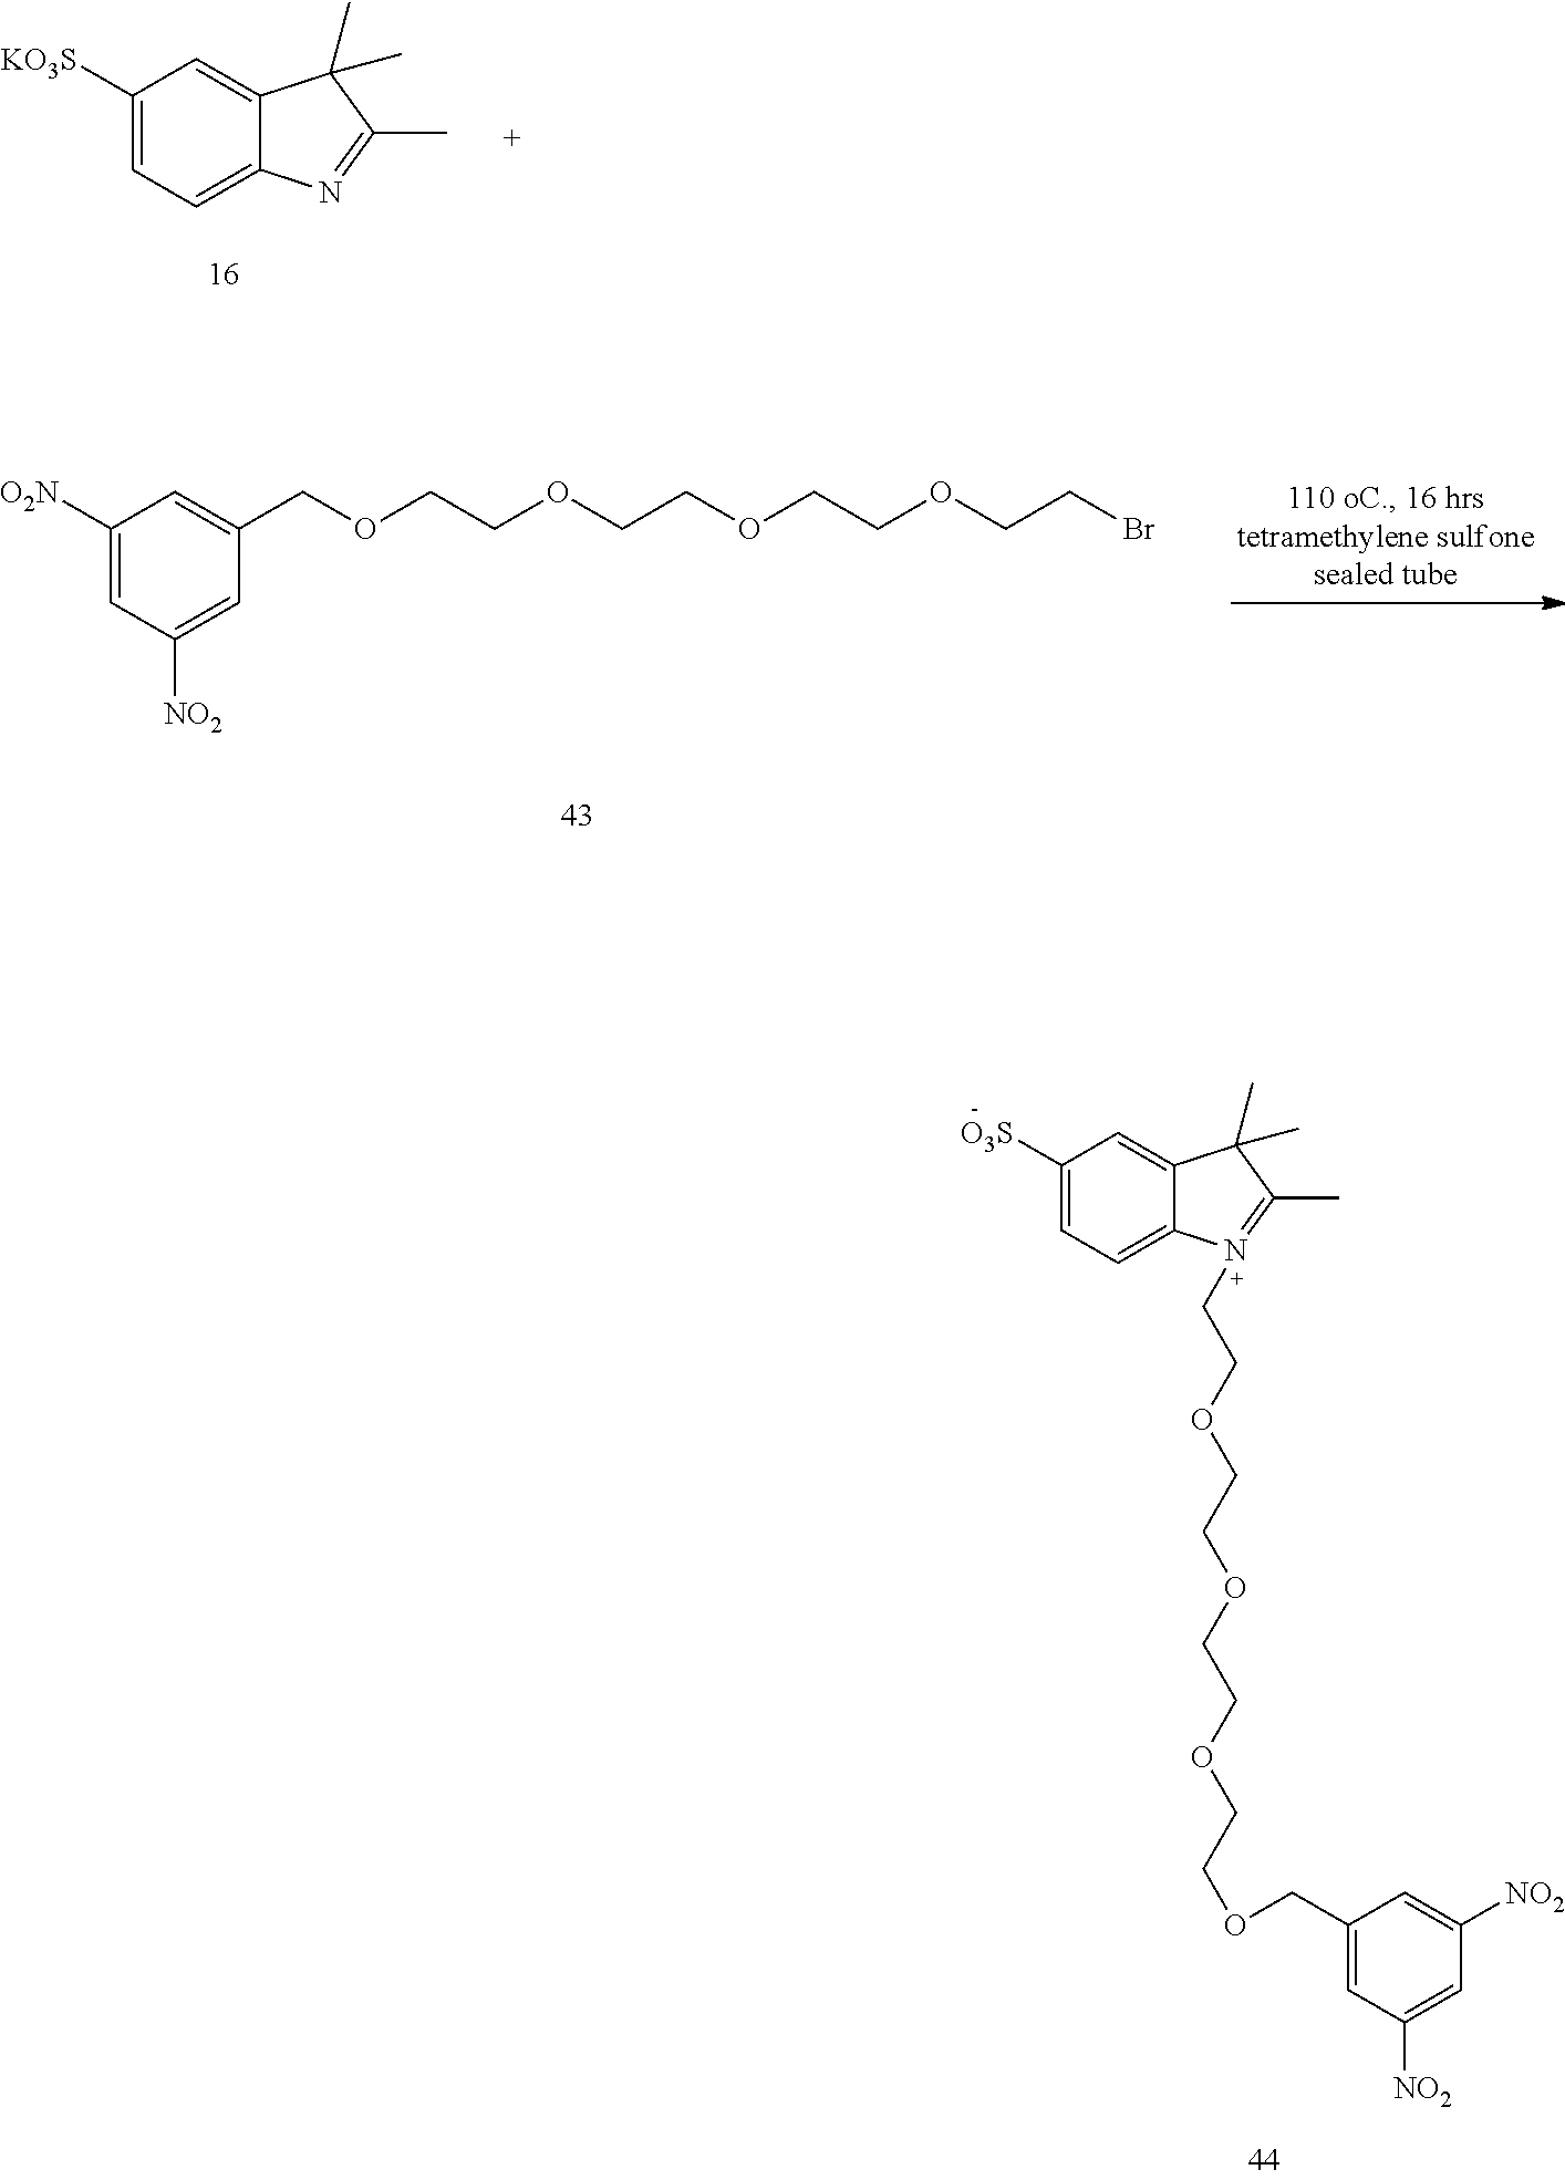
C1([KO3S])=CC=C2C(=C1)C(C)(C)C(C)=N2.C1(COCCOCCOCCOCCBr)=CC([O2N])=CC([NO2])=C1.C1([O3S])=CC=C2C(=C1)C(C)(C)C(C)=N2CCOCCOCCOCCOCC1=CC([NO2])=CC([NO2])=C1
